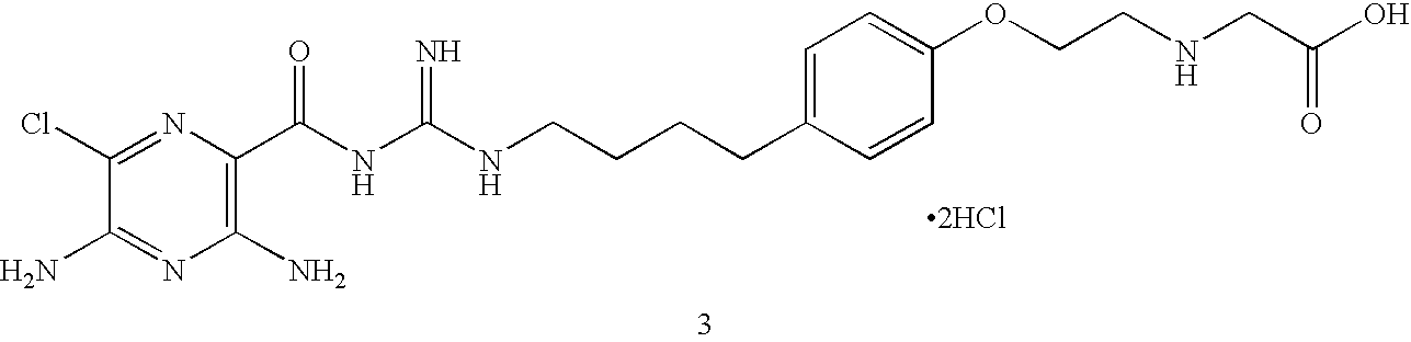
C1(Cl)=NC(C(NC(NCCCCC2=CC=C(OCCNCC(O)=O)C=C2)=N)=O)=C(N)N=C1N.[2HCl]
